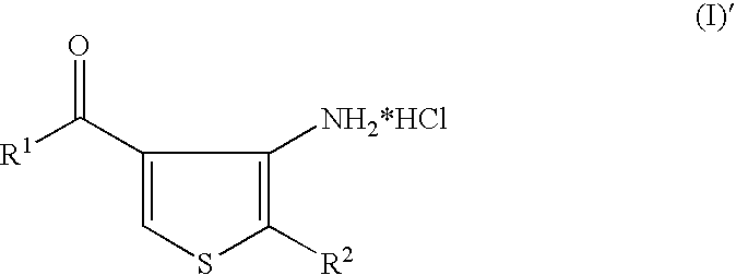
C1(C([R1])=O)=CSC([R2])=C1[NH2*HCl]
